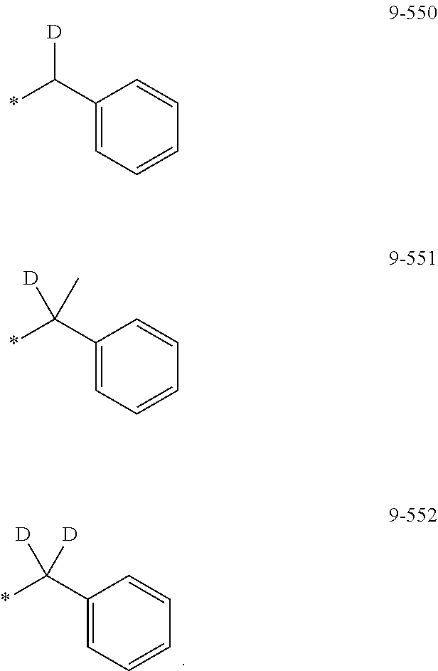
C1(C(*)([D])[D])=CC=CC=C1.C1(C(*)[D])=CC=CC=C1.C1(C(*)([D])C)=CC=CC=C1
